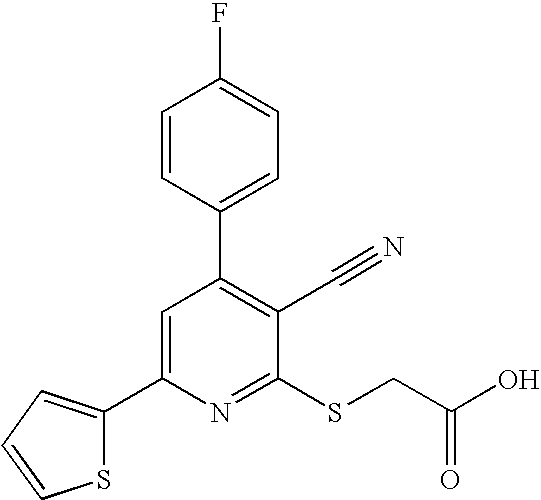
S1C(C2=CC(C3=CC=C(F)C=C3)=C(C#N)C(SCC(O)=O)=N2)=CC=C1
